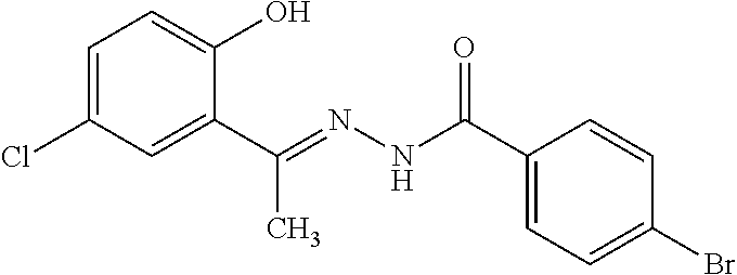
C1=C(Cl)C=C(C(=NNC(C2=CC=C(Br)C=C2)=O)C)C(O)=C1
